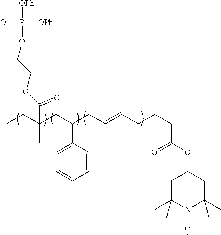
[OPh]P([OPh])(=O)OCCOC(C(CC)(CC(CC=CCCCC(OC1CC(C)(C)N(O)C(C)(C)C1)=O)C1=CC=CC=C1)C)=O
